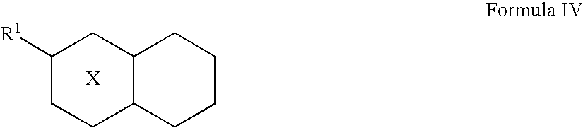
C1([R1])CCC2C(C1)CCCC2
